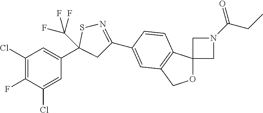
C1(Cl)=C(F)C(Cl)=CC(C2(C(F)(F)F)CC(C3=CC4=C(C5(OC4)CN(C(=O)CC)C5)C=C3)=NS2)=C1
